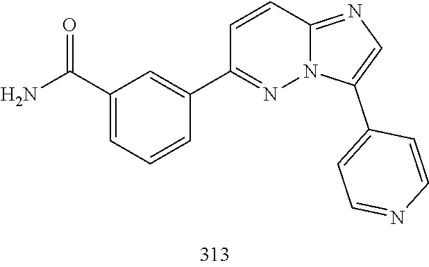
C1(C2=CC(C(N)=O)=CC=C2)=NN2C(=NC=C2C2=CC=NC=C2)C=C1
